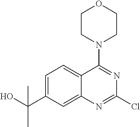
C1CN(C2=NC(Cl)=NC3=CC(C(O)(C)C)=CC=C23)CCO1
